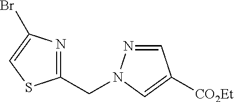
C1(CN2N=CC([CO2Et])=C2)=NC(Br)=CS1
